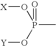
[X]OP(O[Y])(C)=O
